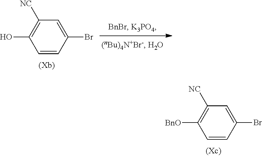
C1=C(Br)C=CC([BnO])=C1[NC].C1=C(Br)C=CC(O)=C1[NC]
